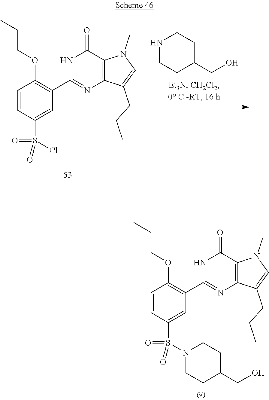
N1CCC(CO)CC1.C1=CC(S(Cl)(=O)=O)=CC(C2=NC3=C(C(=O)N2)N(C)C=C3CCC)=C1OCCC.C1=CC(S(N2CCC(CO)CC2)(=O)=O)=CC(C2=NC3=C(C(=O)N2)N(C)C=C3CCC)=C1OCCC
